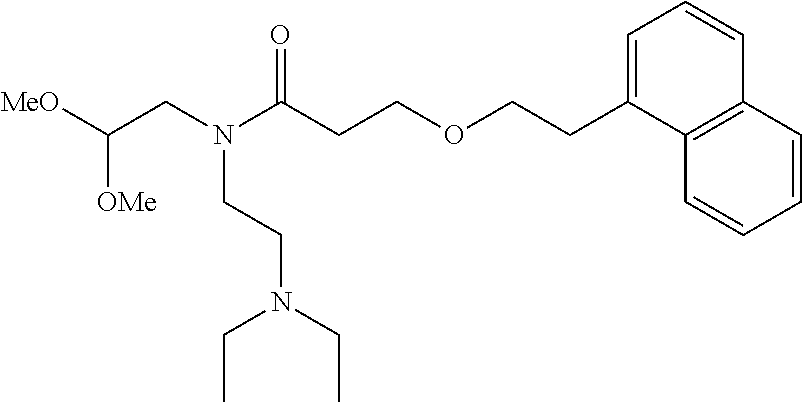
[MeO]C([OMe])CN(C(CCOCCC1=CC=CC2=C1C=CC=C2)=O)CCN(CC)CC
